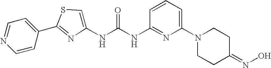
C1=CC(C2=NC(NC(NC3=NC(N4CCC(=NO)CC4)=CC=C3)=O)=CS2)=CC=N1
